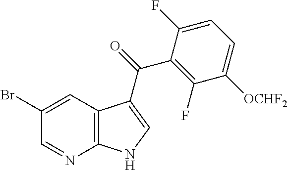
C12=C(C=C(Br)C=N1)C(C(=O)C1=C(F)C([OCHF2])=CC=C1F)=CN2
